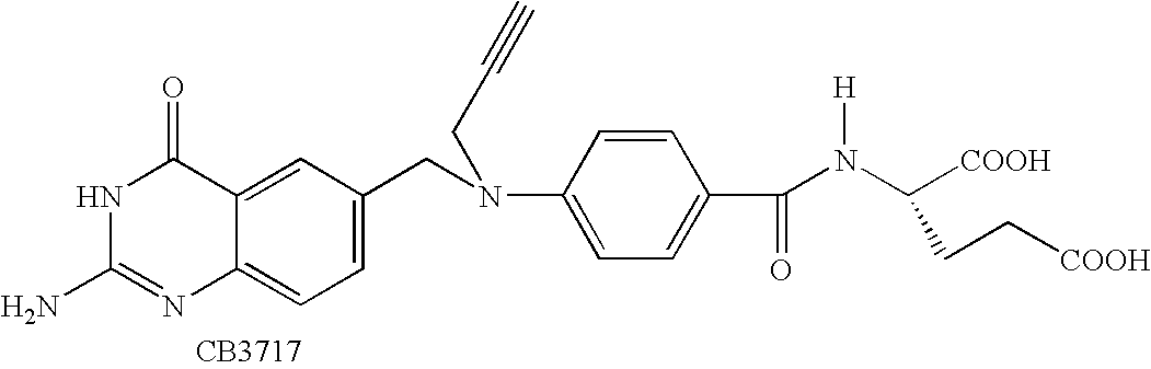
N1C(N)=NC2=CC=C(CN(C3=CC=C(C(N(C([COOH])CC[COOH])[H])=O)C=C3)CC#C)C=C2C1=O
